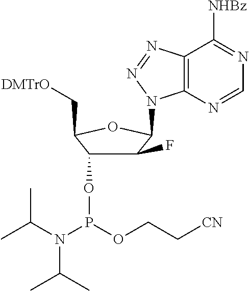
C1(F)C(OP(N(C(C)C)C(C)C)OCC[CN])C(C[DMTrO])OC1N1C2=C(C([NHBz])=NC=N2)N=N1
